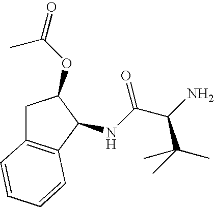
C1C2=C(C(NC(C(N)C(C)(C)C)=O)C1OC(=O)C)C=CC=C2
